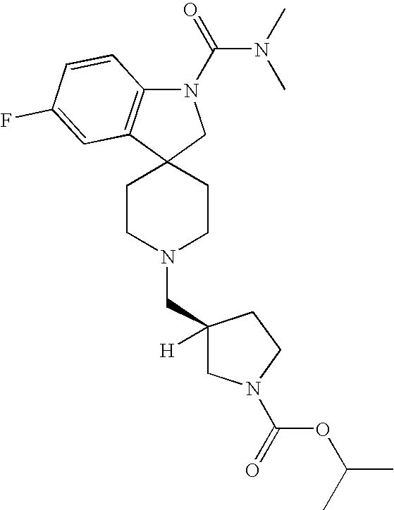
C1CN(CC2([H])CN(C(=O)OC(C)C)CC2)CCC12CN(C(=O)N(C)C)C1=C2C=C(F)C=C1
